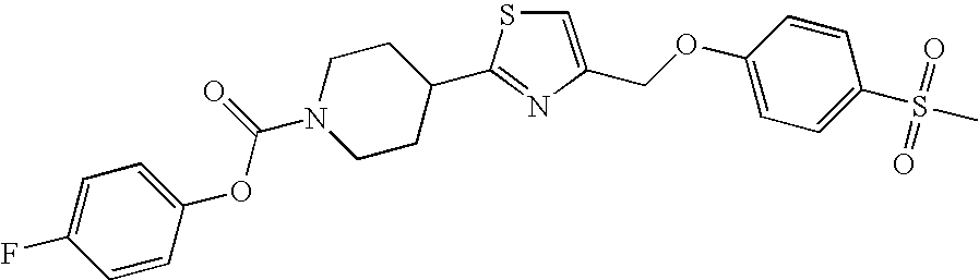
C1=C(COC2=CC=C(S(=O)(=O)C)C=C2)N=C(C2CCN(C(=O)OC3=CC=C(F)C=C3)CC2)S1
